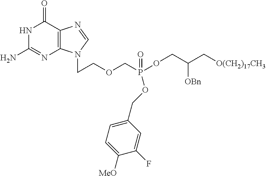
N1C(N)=NC2=C(C1=O)N=CN2CCOCP(OCC(C[O(CH2)17CH3])[OBn])(=O)OCC1=CC=C([MeO])C(F)=C1
